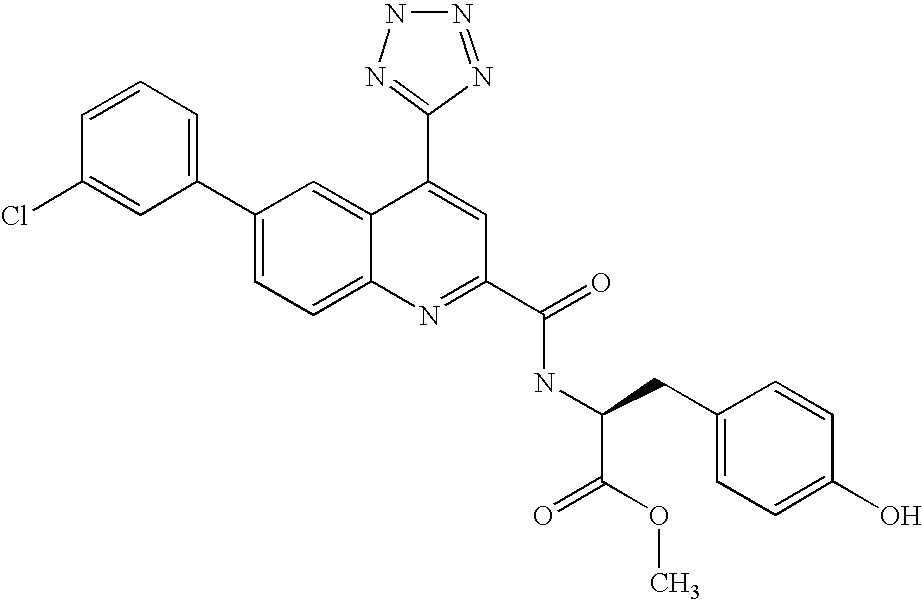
C1=CC(Cl)=CC(C2=CC=C3C(=C2)C(C2=NNN=N2)=CC(C(=O)NC(CC2=CC=C(O)C=C2)C(OC)=O)=N3)=C1
